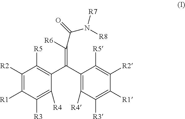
C1([R2])=C([R1])C([R3])=C([R4])C(C(C2=C([R4])C([R3])=C([R1])C([R2])=C2[R5])=C([R6])C(=O)N([R8])[R7])=C1[R5]
